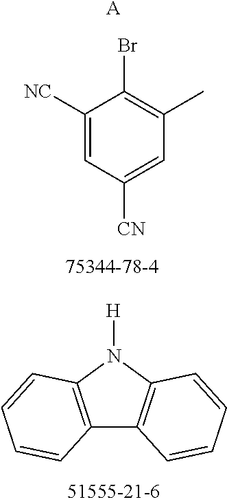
C1([NC])=CC([CN])=CC(C)=C1Br.[A].C12=C(N([H])C3=C1C=CC=C3)C=CC=C2
